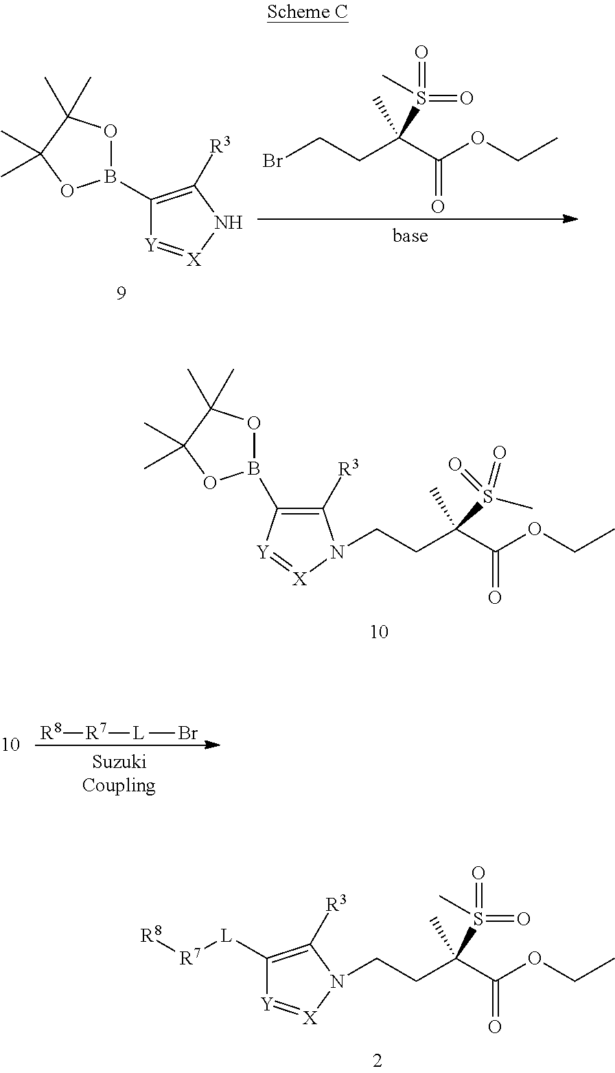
B1(C2=C([R3])N(CCC(C(OCC)=O)(C)S(=O)(C)=O)[X]=[Y]2)OC(C)(C)C(C)(C)O1.C(CC(C(OCC)=O)(C)S(=O)(=O)C)N1[X]=[Y]C([L][R7][R8])=C1[R3].B1(C2=C([R3])N[X]=[Y]2)OC(C)(C)C(C)(C)O1.BrCCC(C(OCC)=O)(C)S(=O)(=O)C.[R8][R7][L]Br
